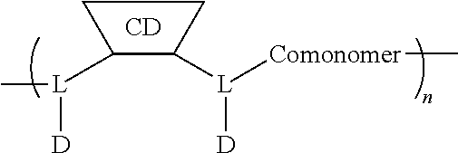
C[L](C1C([L]([Comonomer]C)[D])CC1)[D].[CD]
